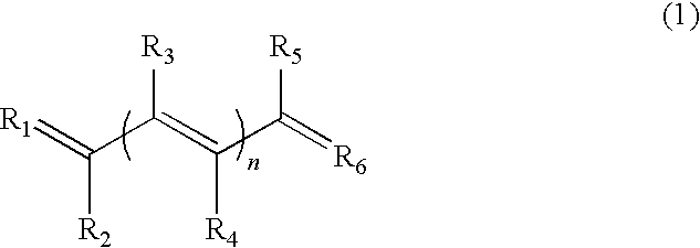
[R1]=C(C(=C(C(=[R6])[R5])[R4])[R3])[R2]
